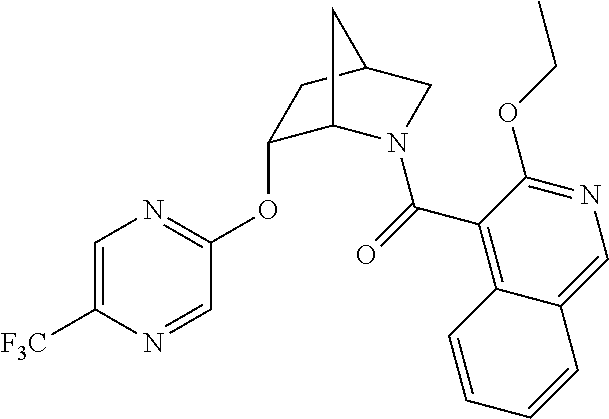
C1=C([F3C])N=CC(OC2C3N(C(=O)C4=C5C(=CN=C4OCC)C=CC=C5)CC(C2)C3)=N1
